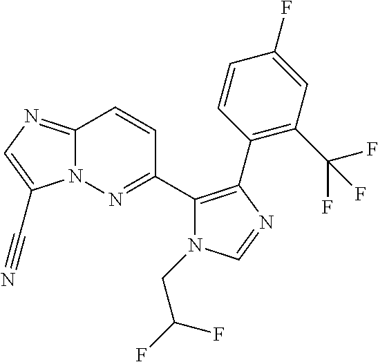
N12C(=NC=C1C#N)C=CC(C1=C(C3=C(C(F)(F)F)C=C(F)C=C3)N=CN1CC(F)F)=N2
